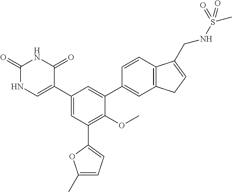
C1(C2=CC=C(C)O2)=C(OC)C(C2=CC3=C(C=C2)C(CNS(=O)(C)=O)=CC3)=CC(C2=CNC(=O)NC2=O)=C1
